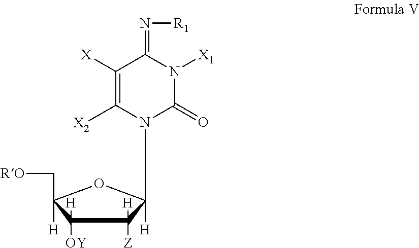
C1([OY])([H])C([Z])([H])C([H])(N2C([X2])=C([X])C(=N[R1])N([X1])C2=O)OC1(C[RO])[H]
